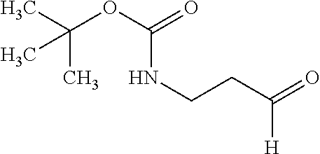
CC(C)(OC(=O)NCCC(=O)[H])C
